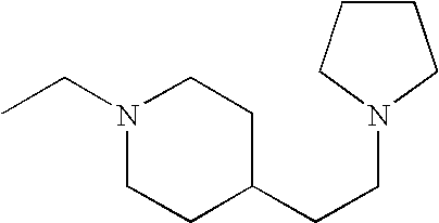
CCN1CCC(CCN2CCCC2)CC1
